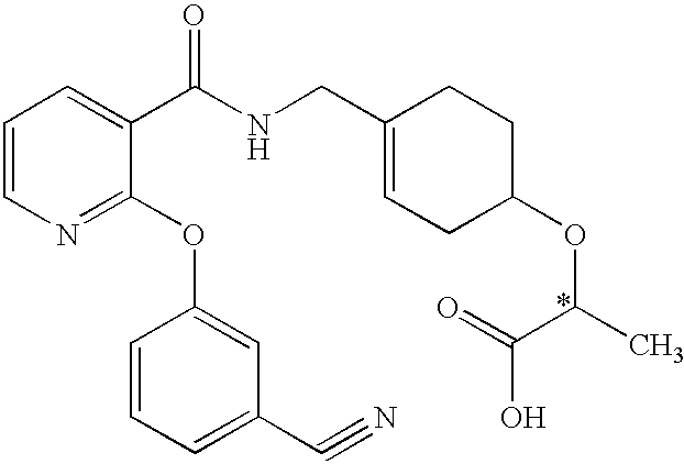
C1=CN=C(OC2=CC(C#N)=CC=C2)C(C(NCC2=CCC(OC(C(=O)O)C)CC2)=O)=C1
